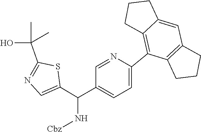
S1C(C(O)(C)C)=NC=C1C(C1=CC=C(C2=C3C(=CC4=C2CCC4)CCC3)N=C1)N[Cbz]
